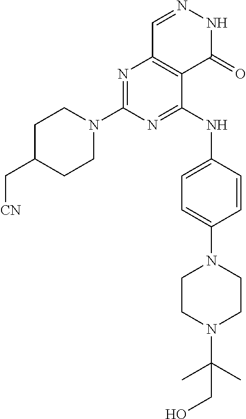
N1=C(N2CCC(C[CN])CC2)N=C(NC2=CC=C(N3CCN(C(C)(C)CO)CC3)C=C2)C2=C1C=NNC2=O
